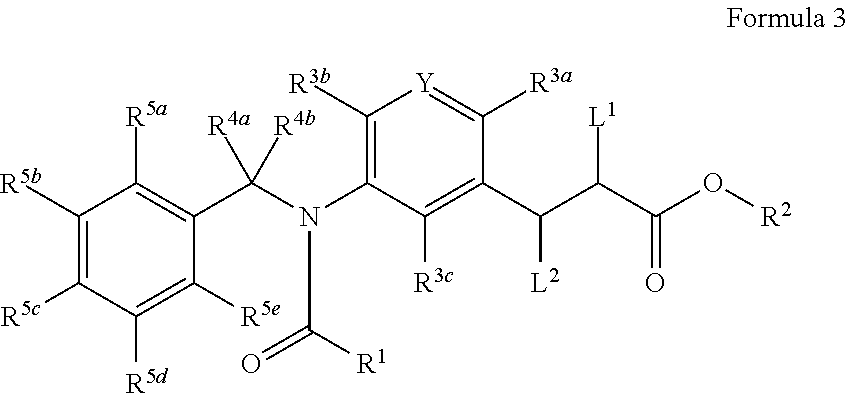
C1([R3b])=C(N(C(C2=C([R5a])C([R5b])=C([R5c])C([R5d])=C2[R5e])([R4a])[R4b])C([R1])=O)C([R3c])=C(C(C(C(O[R2])=O)[L1])[L2])C([R3a])=[Y]1
